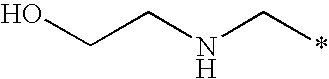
OCCNC*
